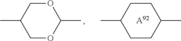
C1CC(C)CCC1C.[A92].C1OC(C)OCC1C
